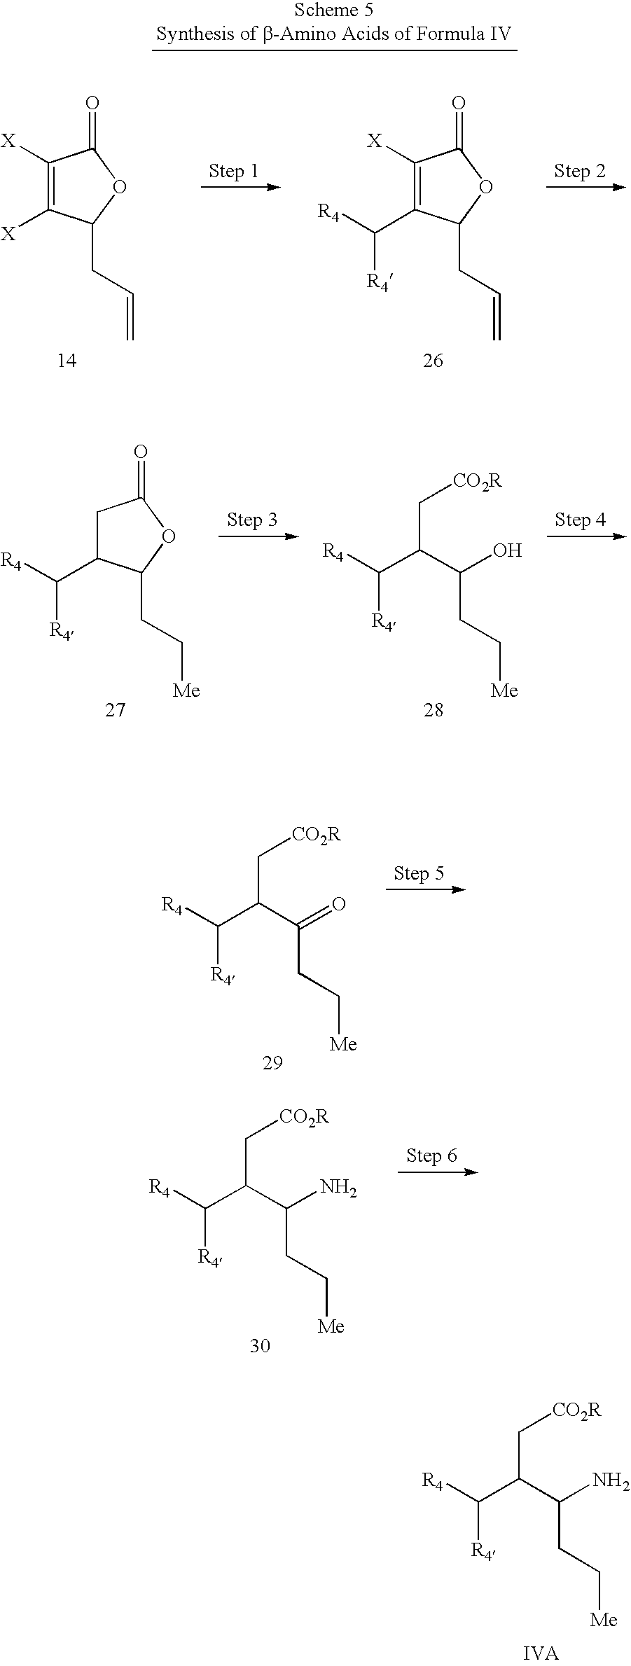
C1C(C([R4])[R4])C(CC[Me])OC1=O.C(CC[Me])(O)C(C[CO2R])C([R4])[R4].C(CC[Me])(=O)C(C[CO2R])C([R4])[R4].C(CC[Me])(N)C(C[CO2R])C([R4])[R4].C(CC[Me])(N)C(C[CO2R])C([R4])[R4].C1([X])=C([X])C(CC=C)OC1=O.C1([X])=C(C([R4])[R4])C(CC=C)OC1=O
